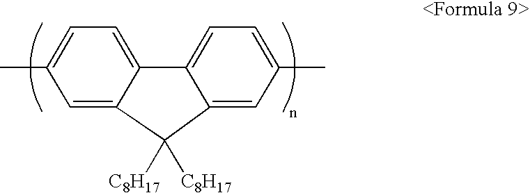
C1=C2C(=CC=C1C)C1=CC=C(C)C=C1C2([C8H17])[C8H17]
